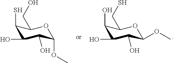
C1(S)C(O)C(O)C(OC)OC1CO.C1(O)C(O)C(O)C(OC)OC1CS
